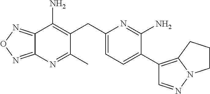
C12=NON=C1N=C(C)C(CC1=CC=C(C3=C4N(N=C3)CCC4)C(N)=N1)=C2N
